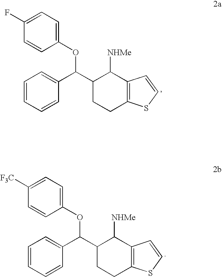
C1(C(C2=CC=CC=C2)OC2=CC=C(F)C=C2)CCC2=C(C1[NHMe])C=CS2.C1(C(C2=CC=CC=C2)OC2=CC=C([F3C])C=C2)CCC2=C(C1[NHMe])C=CS2
